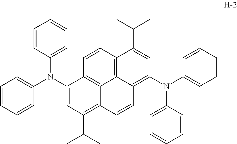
C1=CC2=C3C4=C1C(N(C1=CC=CC=C1)C1=CC=CC=C1)=CC(C(C)C)=C4C=CC3=C(N(C1=CC=CC=C1)C1=CC=CC=C1)C=C2C(C)C
